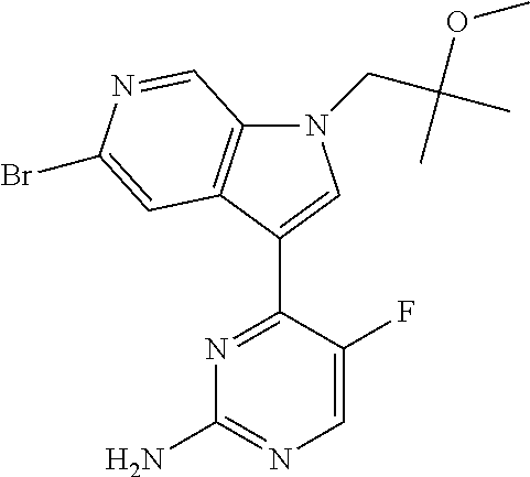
N1=C(C2=CN(CC(C)(OC)C)C3=C2C=C(Br)N=C3)C(F)=CN=C1N
